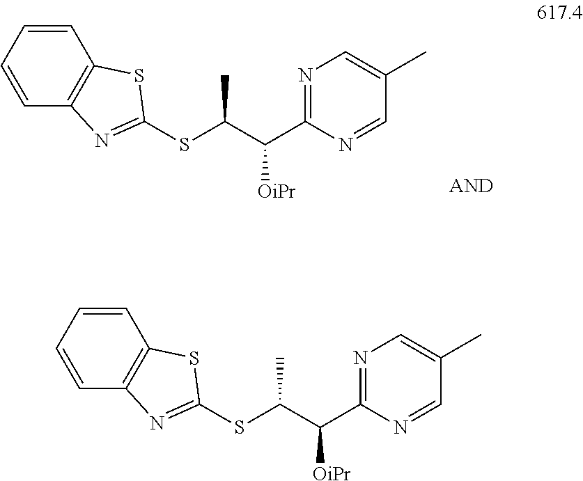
N1=C(C(C(SC2=NC3=C(C=CC=C3)S2)C)[OiPr])N=CC(C)=C1.N1=C(C(C(SC2=NC3=C(C=CC=C3)S2)C)[OiPr])N=CC(C)=C1
